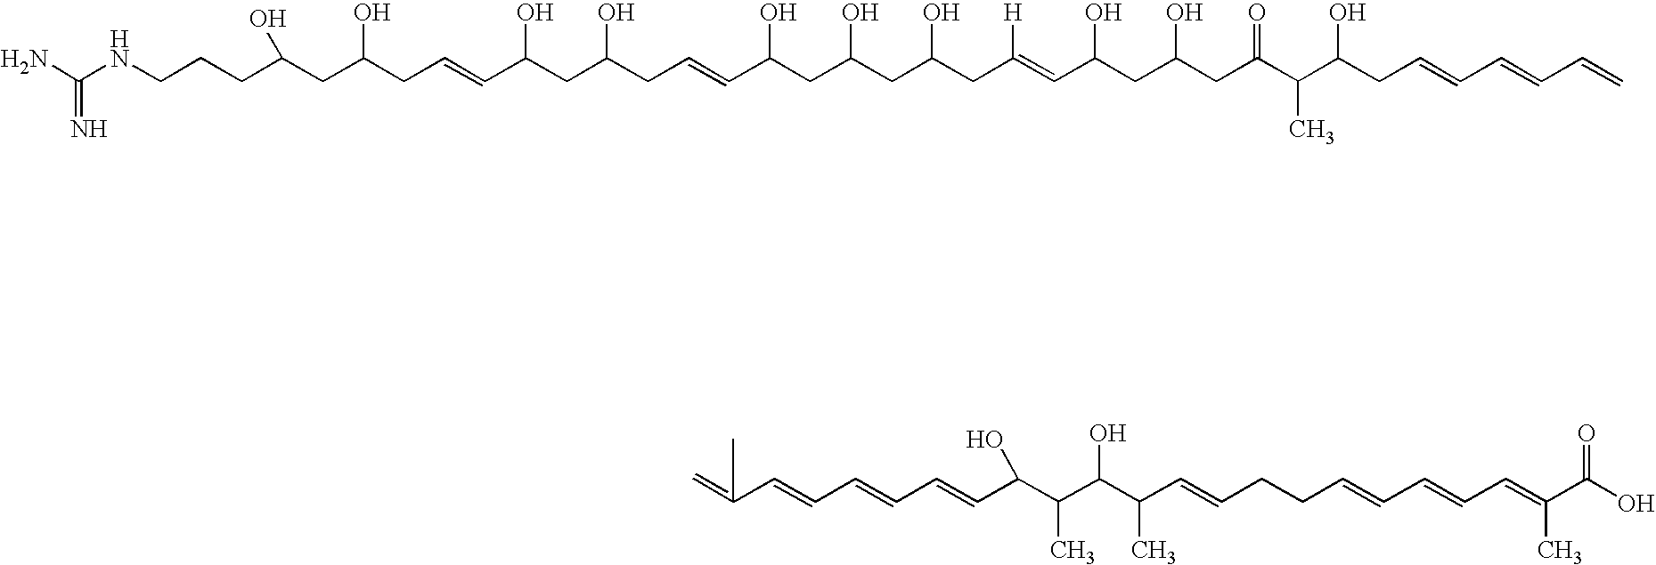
C=C(C=CC=CC=CC(C(C(C(C=CCCC=CC=CC=C(C(O)=O)C)C)O)C)O)C.NC(NCCCC(CC(CC=CC(CC(CC=CC(CC(CC(CC(=CC(CC(CC(C(C(O)CC=CC=CC=C)C)=O)O)O)[H])O)O)O)O)O)O)O)=N
